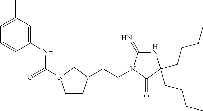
C1(NC(=O)N2CCC(CCN3C(=N)NC(CCCC)(CCCC)C3=O)C2)=CC(C)=CC=C1
